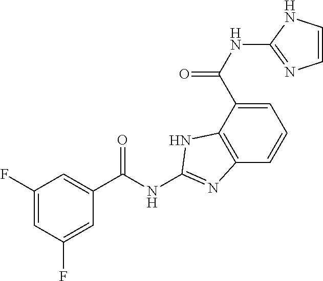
C1=C(C(NC2=NC=CN2)=O)C2=C(C=C1)N=C(NC(C1=CC(F)=CC(F)=C1)=O)N2
